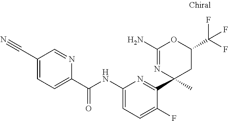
C1(C#N)=CC=C(C(NC2=CC=C(F)C(C3(C)N=C(N)OC(C(F)(F)F)C3)=N2)=O)N=C1
